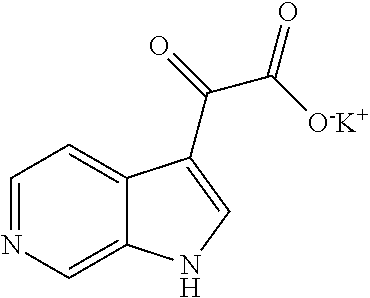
C1=NC=C2C(=C1)C(C(=O)C([O-K+])=O)=CN2
